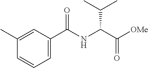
C1(C)=CC(C(NC(C([OMe])=O)C(C)C)=O)=CC=C1
